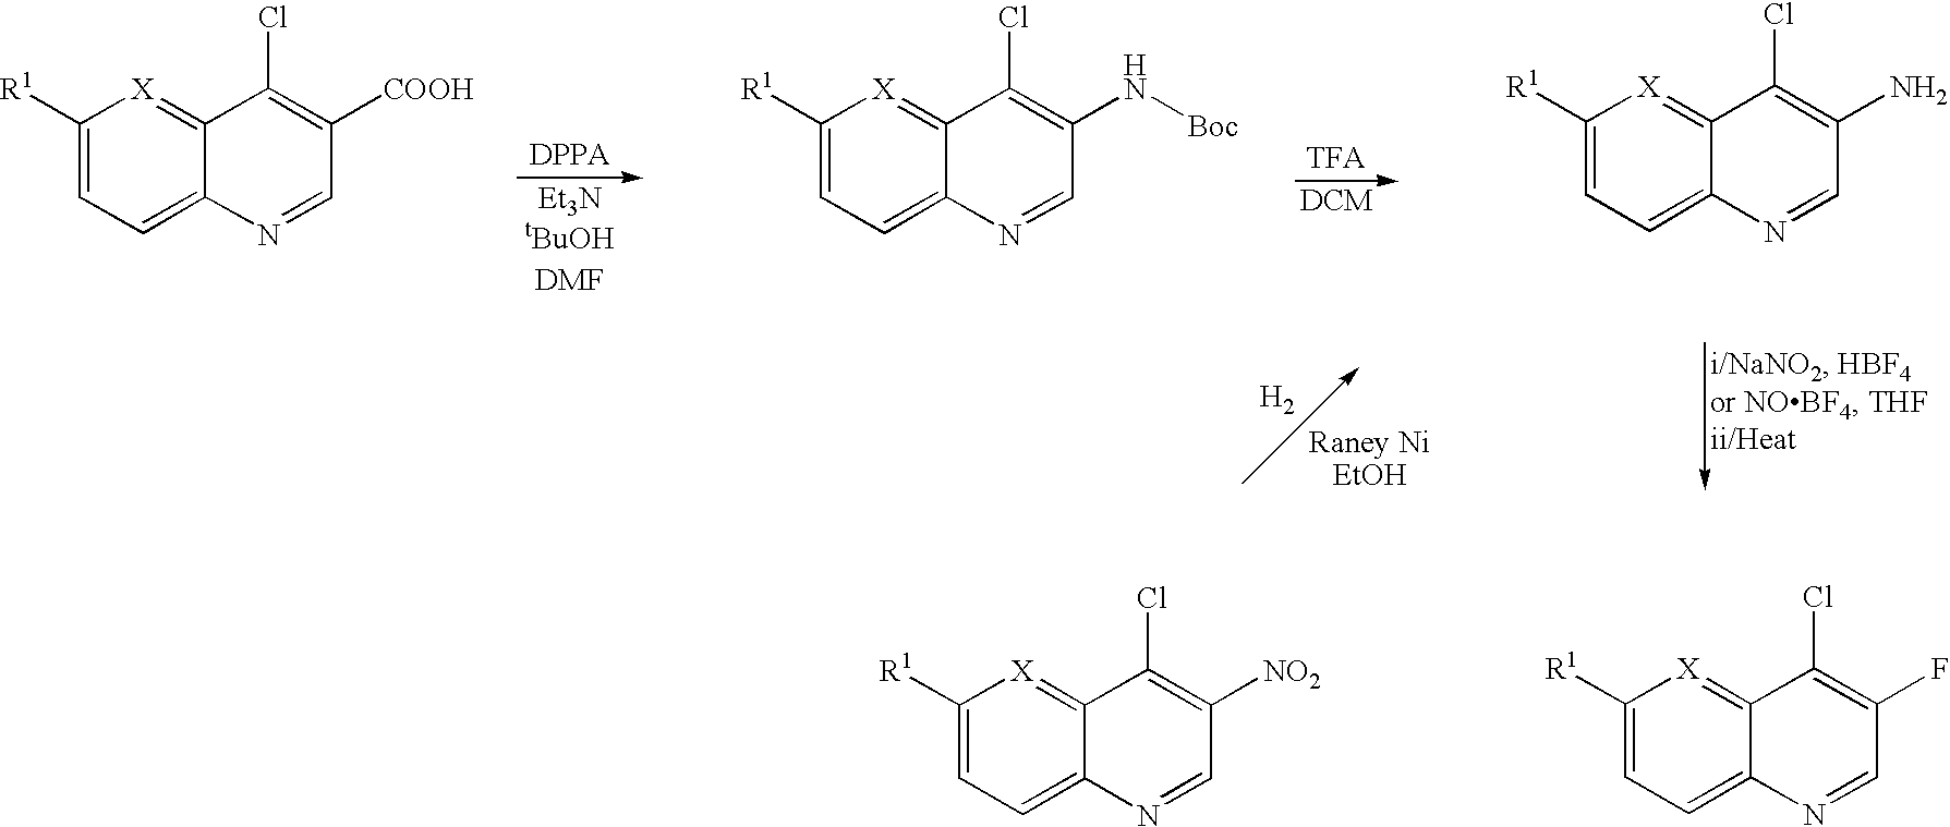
C1([R1])=CC=C2C(=[X]1)C(Cl)=C([COOH])C=N2.C1([R1])=CC=C2C(=[X]1)C(Cl)=C(N[Boc])C=N2.C1([R1])=CC=C2C(=[X]1)C(Cl)=C(N)C=N2.[H2].C1([R1])=CC=C2C(=[X]1)C(Cl)=C([NO2])C=N2.C1([R1])=CC=C2C(=[X]1)C(Cl)=C(F)C=N2
